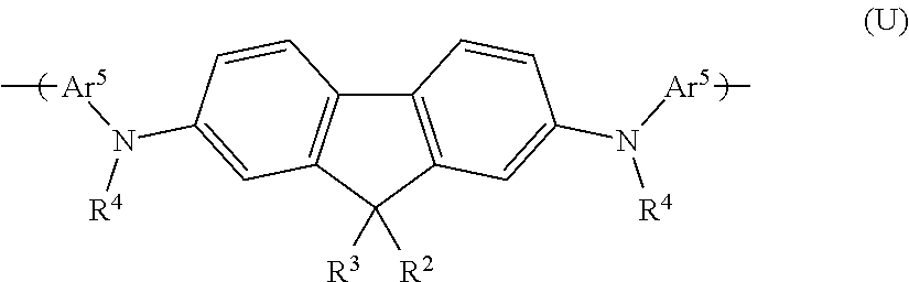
C12=C(C([R2])([R3])C3=C1C=CC(N([Ar5]C)[R4])=C3)C=C(N([Ar5]C)[R4])C=C2
